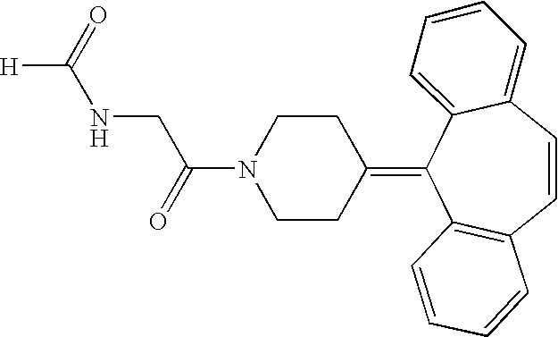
O=C(N1CCC(=C2C3=C(C=CC4=CC=CC=C24)C=CC=C3)CC1)CNC([H])=O
